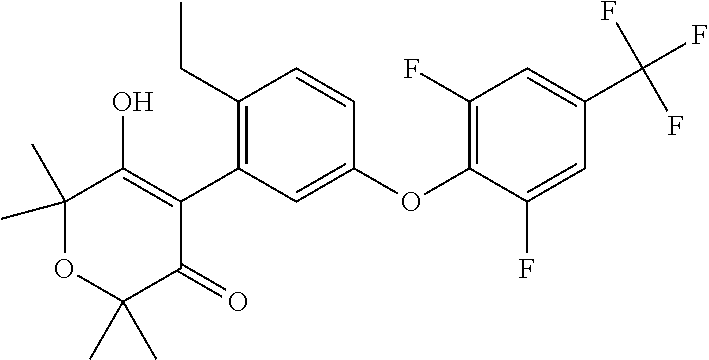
C1(C)(C)OC(C)(C)C(=O)C(C2=C(CC)C=CC(OC3=C(F)C=C(C(F)(F)F)C=C3F)=C2)=C1O
